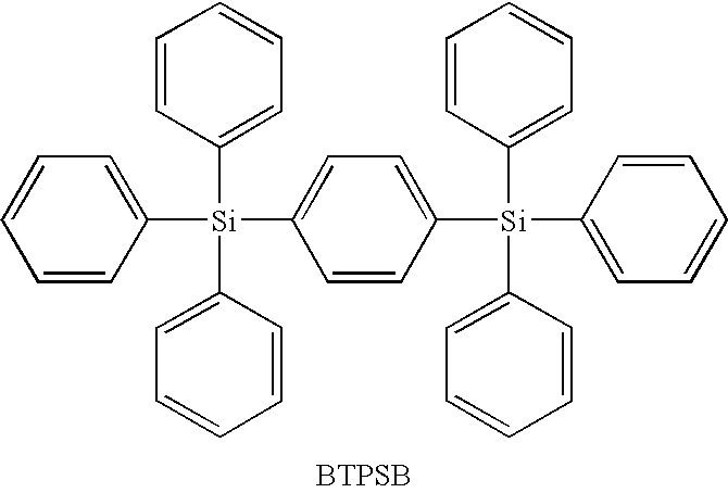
C1=CC([Si](C2=CC=C([Si](C3=CC=CC=C3)(C3=CC=CC=C3)C3=CC=CC=C3)C=C2)(C2=CC=CC=C2)C2=CC=CC=C2)=CC=C1.[BTPSB]
